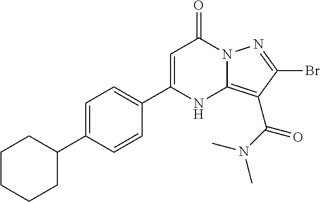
C1=C(C2=CC=C(C3CCCCC3)C=C2)NC2=C(C(N(C)C)=O)C(Br)=NN2C1=O
